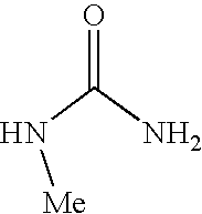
[Me]NC(N)=O
